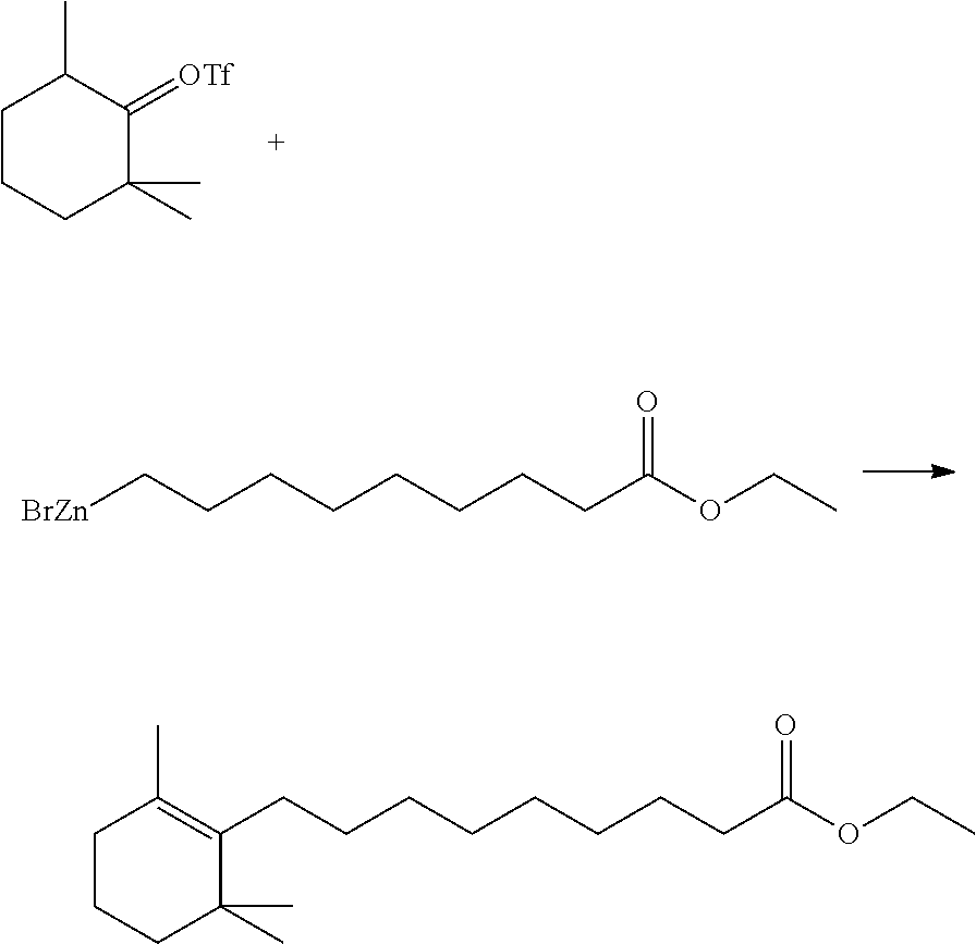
C1CCC(C)(C)C(=[OTf])C1C.[BrZn]CCCCCCCCC(OCC)=O.C1(CCCCCCCCC(OCC)=O)=C(C)CCCC1(C)C
